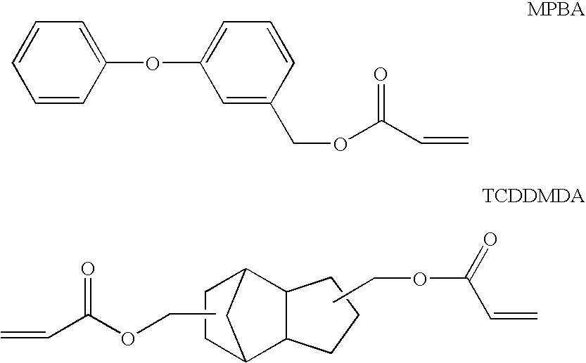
C=CC(OCC)=O.C1CC2C3C(C1C2)CCC3.CCOC(C=C)=O.C1=CC(OC2=CC=CC(COC(C=C)=O)=C2)=CC=C1
